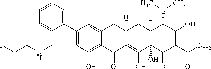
C1(C2=CC=CC=C2CNCCF)=CC(O)=C2C(=C1)CC1([H])C(=C(O)C3(O)C([H])(C1)C(N(C)C)C(O)=C(C(N)=O)C3=O)C2=O
